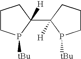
C1(C2([H])P([tBu])CCC2)([H])CCCP1[tBu]
